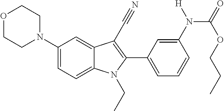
C1(N2CCOCC2)=CC=C2C(=C1)C(C#N)=C(C1=CC=CC(N(C(OCCC)=O)[H])=C1)N2CC
